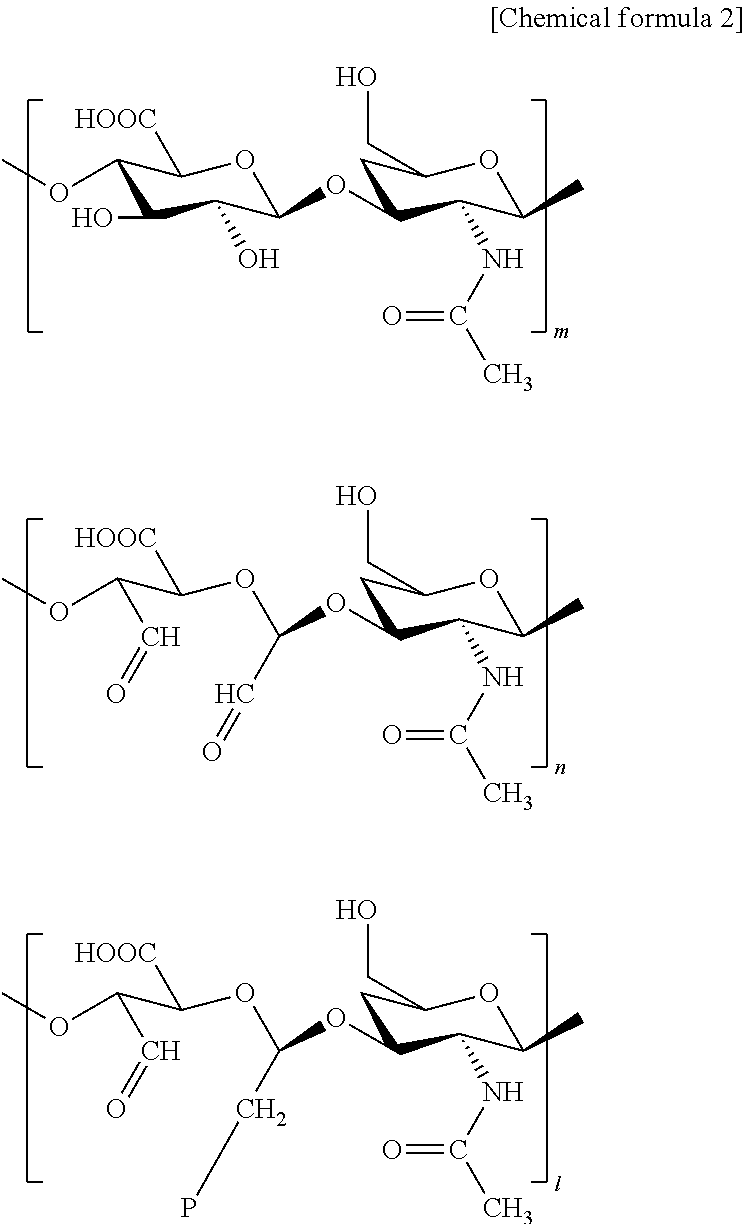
C(C=O)(C(OC(OC1CC(CO)OC(C)C1NC(C)=O)C=O)[HOOC])OC.C1(OC)C(O)C(O)C(OC2CC(CO)OC(C)C2NC(C)=O)OC1[HOOC].C(C=O)(C(OC(OC1CC(CO)OC(C)C1NC(C)=O)CP)[HOOC])OC
